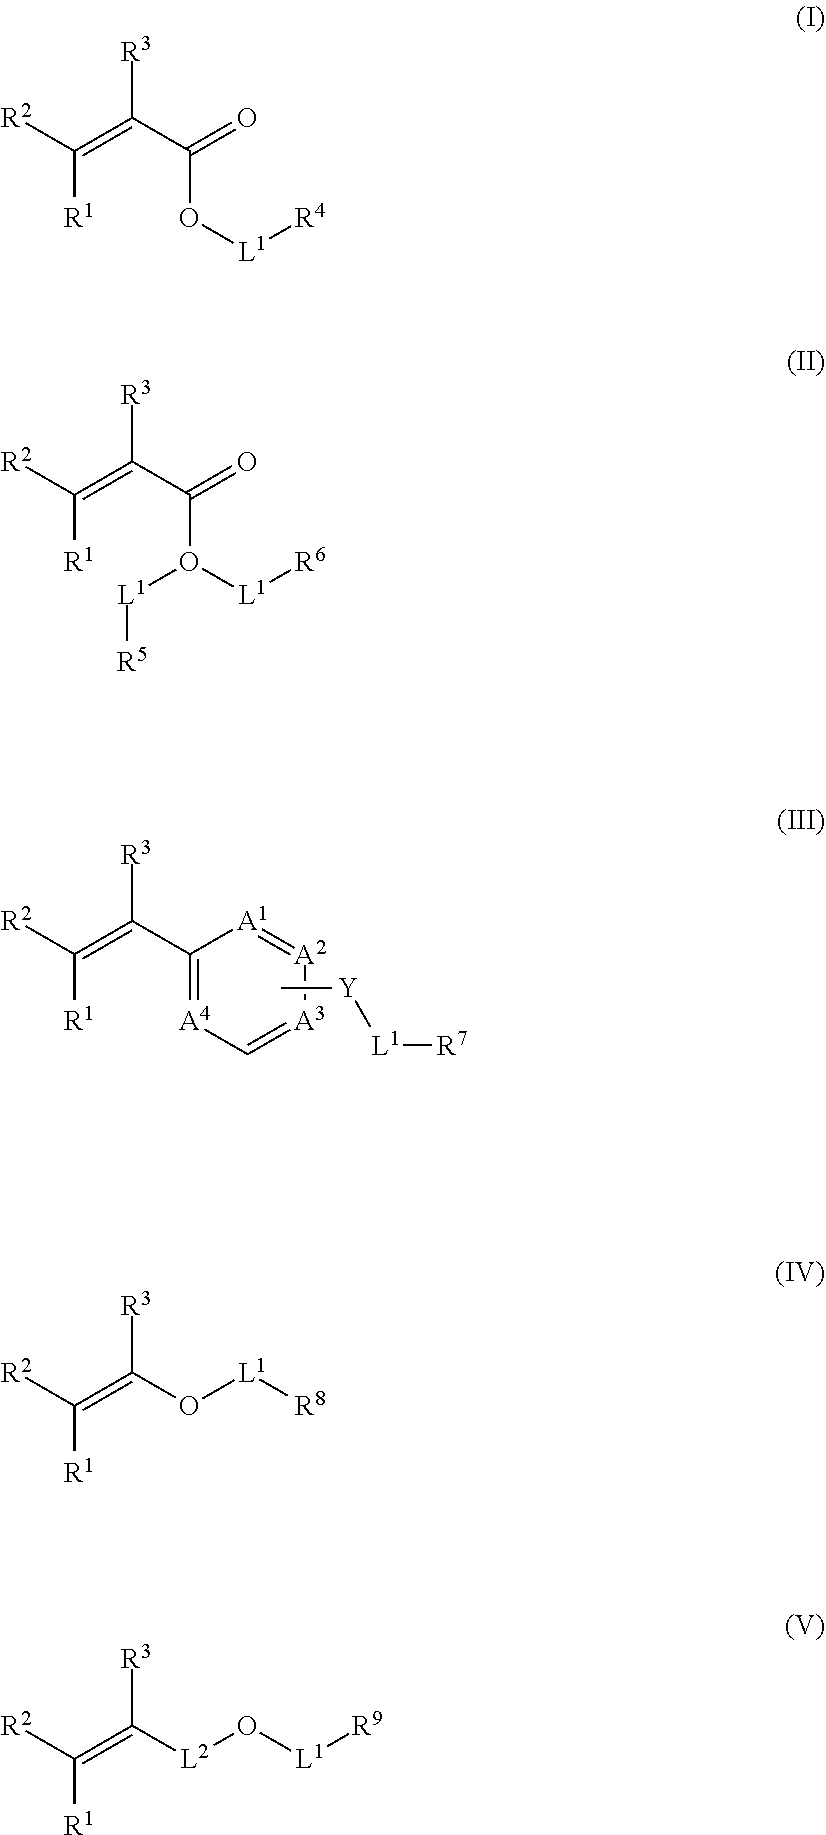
[R2]C(=C(C1=[A4]C=[A3][A2]=[A1]1)[R3])[R1].C[Y][L1][R7].[R2]C(=C(C(O[L1][R4])=O)[R3])[R1].[R2]C(=C(C(O([L1][R6])[L1][R5])=O)[R3])[R1].[R2]C(=C(O[L1][R8])[R3])[R1].[R2]C(=C([L2]O[L1][R9])[R3])[R1]
